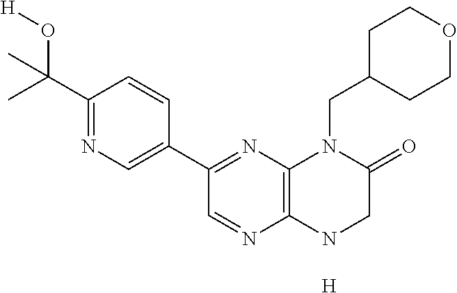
C12=C(NCC(=O)N1CC1CCOCC1)N=CC(C1=CN=C(C(O[H])(C)C)C=C1)=N2.[H]
